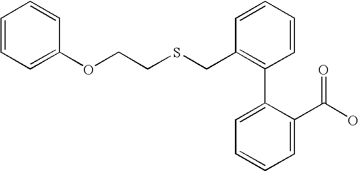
C1=CC=C(OCCSCC2=C(C3=CC=CC=C3C(O)=O)C=CC=C2)C=C1
